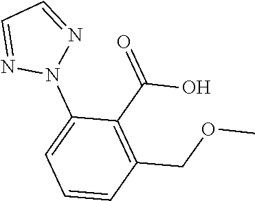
N1(C2=CC=CC(COC)=C2C(=O)O)N=CC=N1
